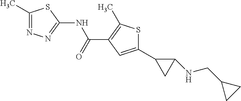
C1(C2CC2NCC2CC2)=CC(C(NC2=NN=C(C)S2)=O)=C(C)S1
